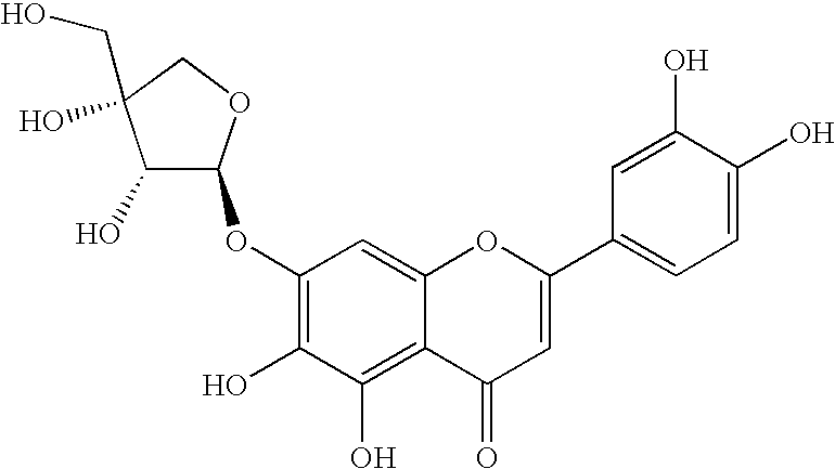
C1(OC2C(O)C(CO)(O)CO2)=C(O)C(O)=C2C(=C1)OC(C1=CC=C(O)C(O)=C1)=CC2=O
